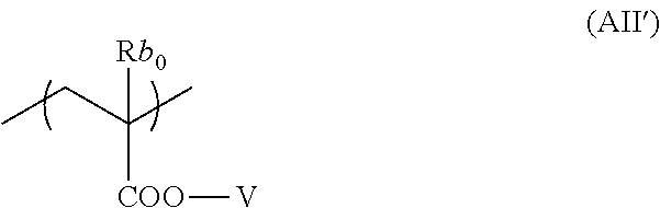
CCC(C)([COO][V])[Rb0]
